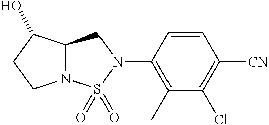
N12C(C(O)CC1)CN(C1=C(C)C(Cl)=C([CN])C=C1)S2(=O)=O
